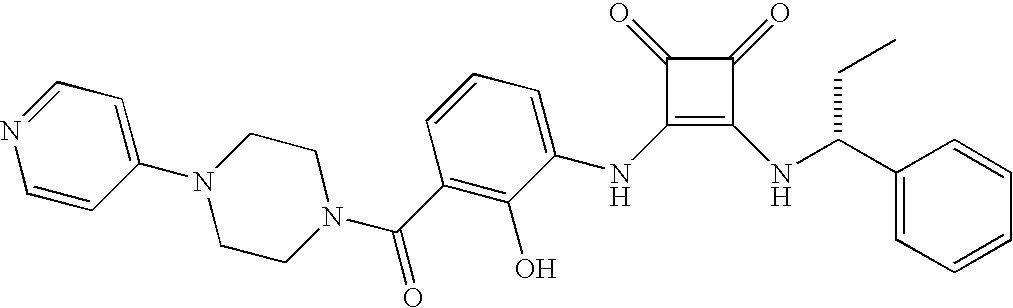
N1(C2=CC=NC=C2)CCN(C(C2=C(O)C(NC3=C(NC(C4=CC=CC=C4)CC)C(=O)C3=O)=CC=C2)=O)CC1
